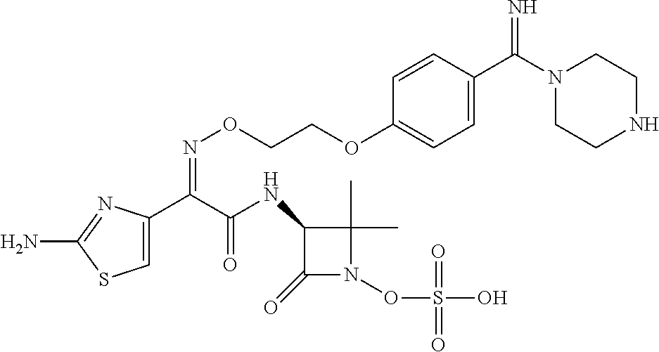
C1=C(C(C(NC2C(=O)N(OS(O)(=O)=O)C2(C)C)=O)=NOCCOC2=CC=C(C(N3CCNCC3)=N)C=C2)N=C(N)S1
